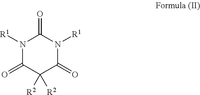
N1([R1])C(=O)C([R2])([R2])C(=O)N([R1])C1=O
